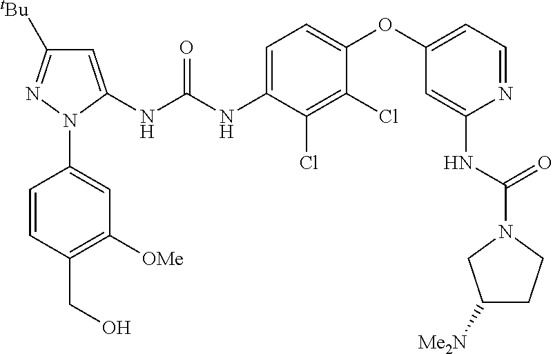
C1=C(NC(NC2=CC=C(OC3=CC=NC(NC(N4CC([Me2N])CC4)=O)=C3)C(Cl)=C2Cl)=O)N(C2=CC([OMe])=C(CO)C=C2)N=C1[tBu]
